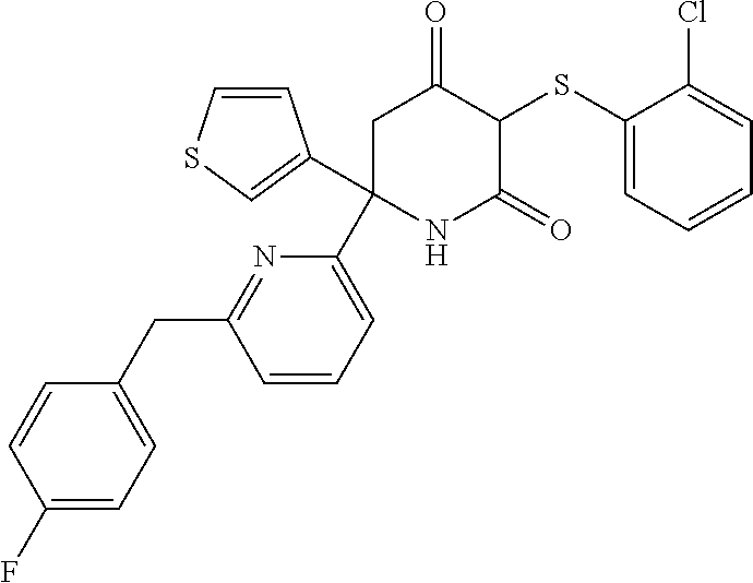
C1(SC2C(=O)CC(C3=CC=CC(CC4=CC=C(F)C=C4)=N3)(C3=CSC=C3)NC2=O)=CC=CC=C1Cl
